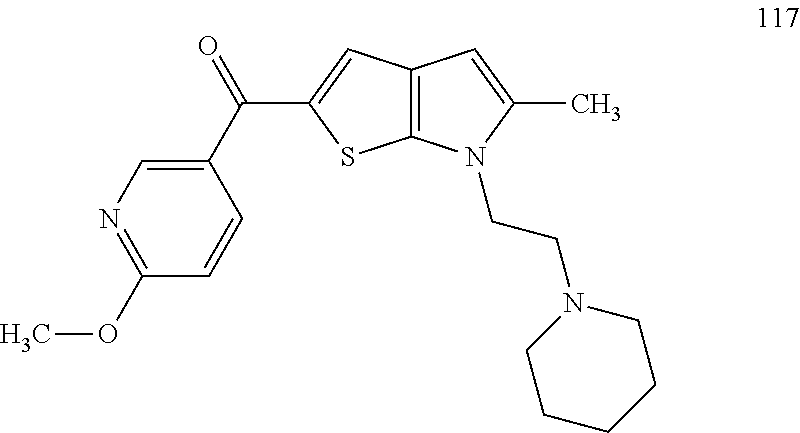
C1(C(=O)C2=CC3=C(S2)N(CCN2CCCCC2)C(C)=C3)=CN=C(OC)C=C1
